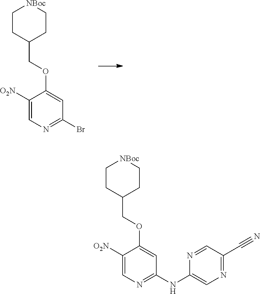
C1(Br)=NC=C([O2N])C(OCC2CC[NBoc]CC2)=C1.C1(NC2=CN=C(C#N)C=N2)=NC=C([O2N])C(OCC2CC[NBoc]CC2)=C1
